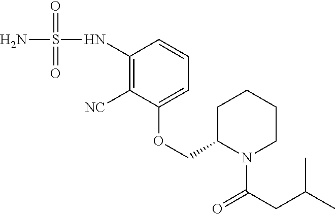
C1([NC])=C(NS(N)(=O)=O)C=CC=C1OCC1N(C(CC(C)C)=O)CCCC1
